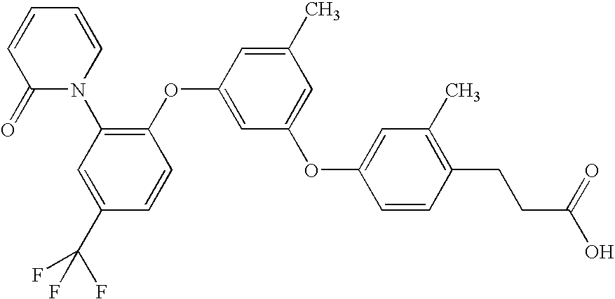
C1(C(F)(F)F)=CC(N2C=CC=CC2=O)=C(OC2=CC(OC3=CC(C)=C(CCC(O)=O)C=C3)=CC(C)=C2)C=C1
